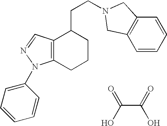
C(C(=O)O)(O)=O.C12=C(N(C3=CC=CC=C3)N=C1)CCCC2CCN1CC2=C(C=CC=C2)C1
